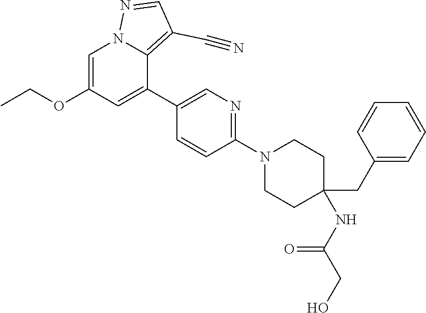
C1(N2CCC(CC3=CC=CC=C3)(NC(CO)=O)CC2)=NC=C(C2=CC(OCC)=CN3C2=C(C#N)C=N3)C=C1
